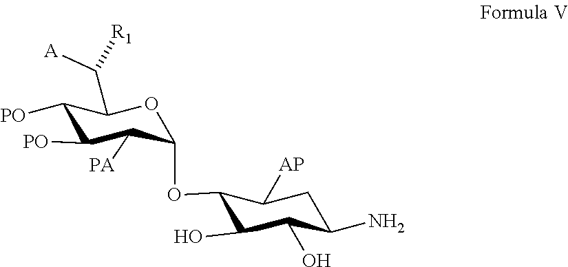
OC1C(OC2C([PA])C([PO])C([PO])C(C([A])[R1])O2)C([AP])CC(N)C1O
